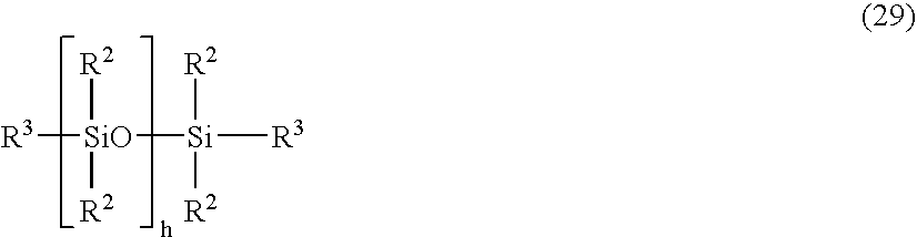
[R3][SiO]([R2])([R2])[Si]([R2])([R2])[R3]
